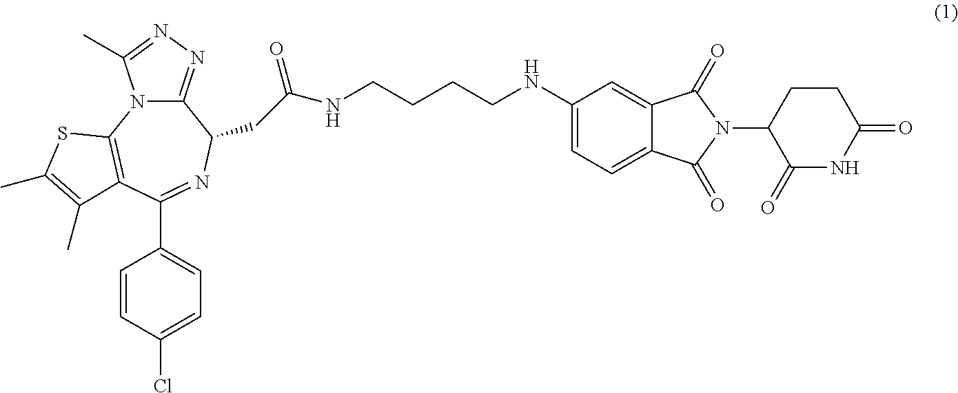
C12=NN=C(C)N1C1=C(C(C3=CC=C(Cl)C=C3)=NC2CC(=O)NCCCCNC2=CC=C3C(=C2)C(=O)N(C2C(=O)NC(=O)CC2)C3=O)C(C)=C(C)S1
